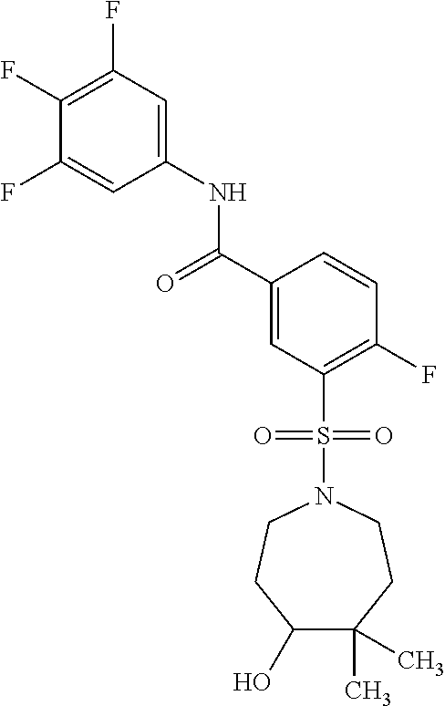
C1(F)=C(F)C=C(NC(C2=CC(S(N3CCC(O)C(C)(C)CC3)(=O)=O)=C(F)C=C2)=O)C=C1F
